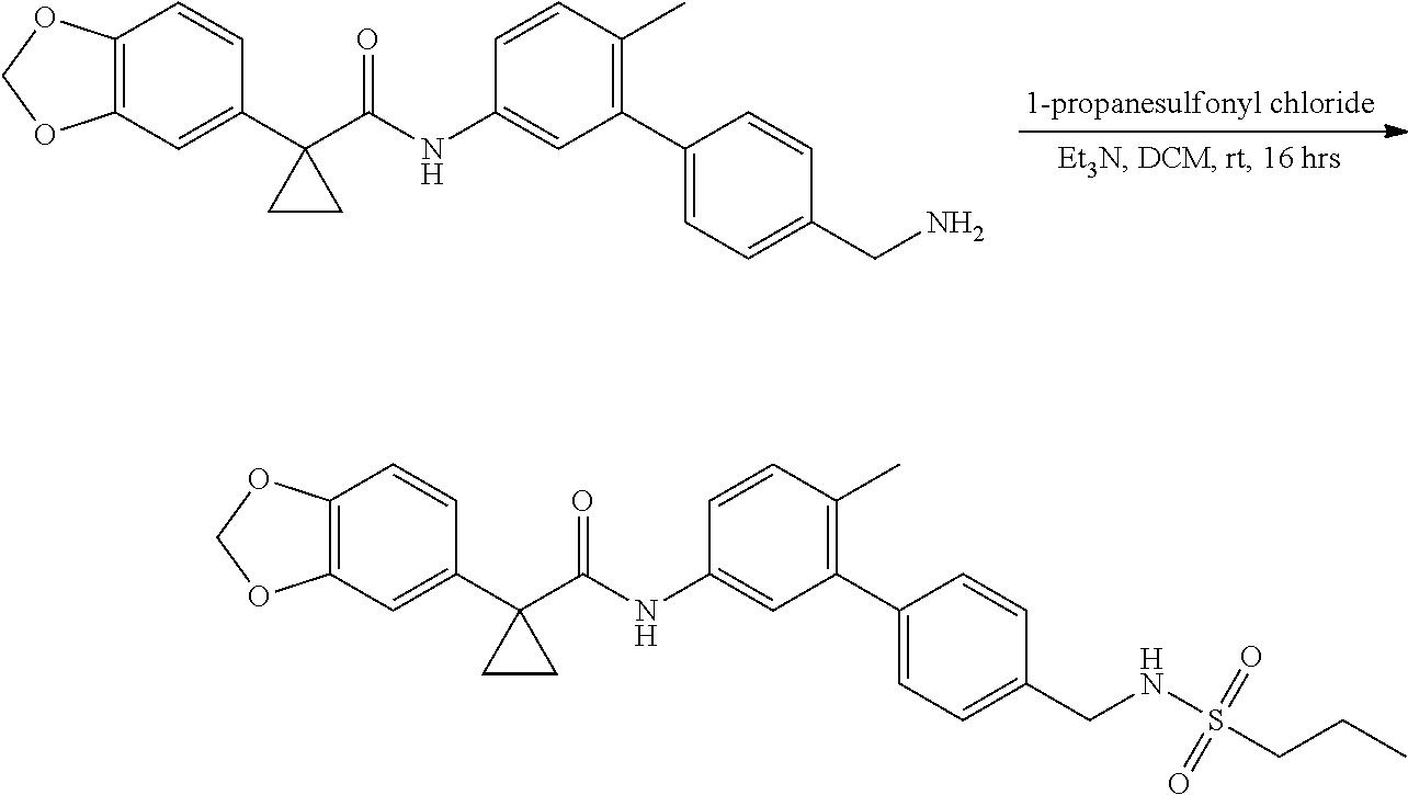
C12=C(C=C(C3(C(NC4=CC(C5=CC=C(CN)C=C5)=C(C)C=C4)=O)CC3)C=C1)OCO2.C12=C(C=C(C3(C(NC4=CC(C5=CC=C(CNS(CCC)(=O)=O)C=C5)=C(C)C=C4)=O)CC3)C=C1)OCO2
